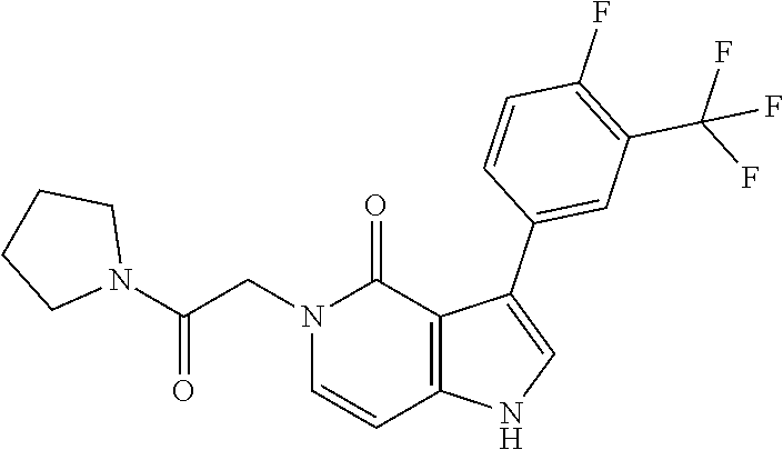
C1(F)=C(C(F)(F)F)C=C(C2=CNC3=C2C(=O)N(CC(N2CCCC2)=O)C=C3)C=C1
